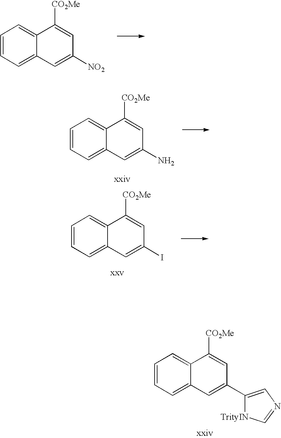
C1=CC=C2C(=C1)C([CO2Me])=CC(I)=C2.C1=CC=C2C(=C1)C([CO2Me])=CC(C1=CN=C[TrityIN]1)=C2.C1=CC=C2C(=C1)C([CO2Me])=CC([NO2])=C2.C1=CC=C2C(=C1)C([CO2Me])=CC(N)=C2
